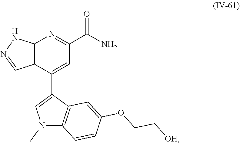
C12=C(C(C3=CN(C)C4=C3C=C(OCC[OH])C=C4)=CC(C(N)=O)=N1)C=NN2
